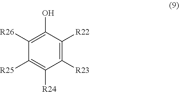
C1([R26])=C(O)C([R22])=C([R23])C([R24])=C1[R25]
